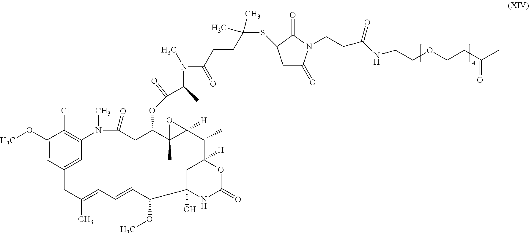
C1(OC)=CC2=CC(=C1Cl)N(C)C(=O)CC(OC(C(C)N(C(CCC(SC1CC(=O)N(CCC(NCCOCCC(C)=O)=O)C1=O)(C)C)=O)C)=O)C1(C)C([H])(C(C)C3([H])CC(O)(C(OC)C=CC=C(C)C2)NC(=O)O3)O1
